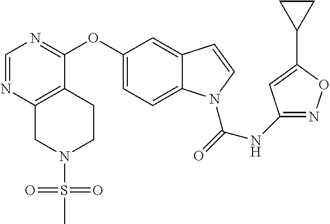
N(C(=O)N1C2=CC=C(OC3=NC=NC4=C3CCN(S(C)(=O)=O)C4)C=C2C=C1)C1=NOC(C2CC2)=C1
